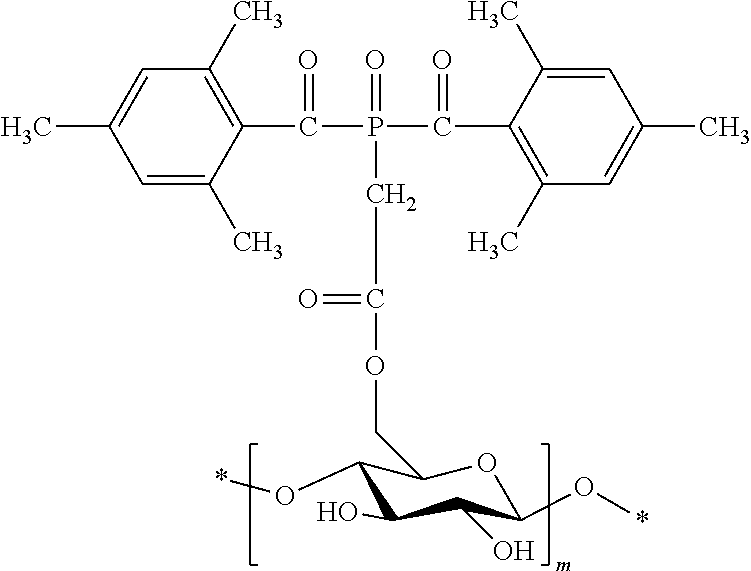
C1=C(C)C(C(P(C(C2=C(C)C=C(C)C=C2C)=O)(=O)CC(OCC2C(O*)C(O)C(O)C(O*)O2)=O)=O)=C(C)C=C1C
